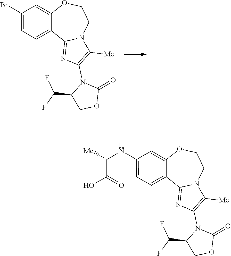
C12=NC(N3C(C(F)F)COC3=O)=C([Me])N1CCOC1=CC(Br)=CC=C21.C12=NC(N3C(C(F)F)COC3=O)=C([Me])N1CCOC1=CC(NC(C(O)=O)[Me])=CC=C21
